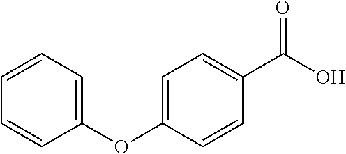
C1=C(OC2=CC=CC=C2)C=CC(C(O)=O)=C1
